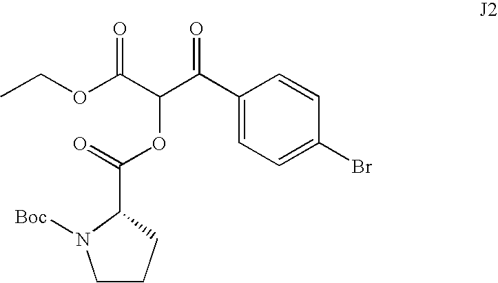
C1(C(C(C(OCC)=O)OC(=O)C2CCCN2[Boc])=O)=CC=C(Br)C=C1
